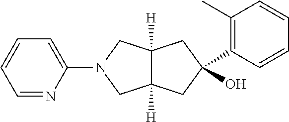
C1=NC(N2CC3([H])C([H])(C2)CC(O)(C2=C(C)C=CC=C2)C3)=CC=C1
